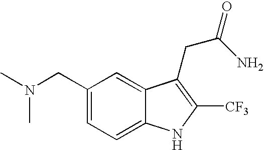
N(CC1=CC=C2C(=C1)C(CC(N)=O)=C([CF3])N2)(C)C
